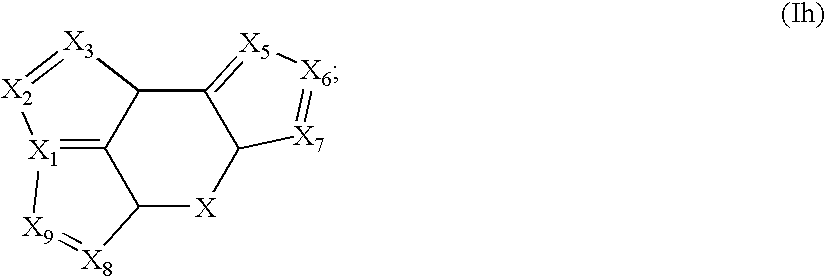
C12C3=[X1]([X9]=[X8]C3[X]C3C1=[X5][X6]=[X7]3)[X2]=[X3]2
